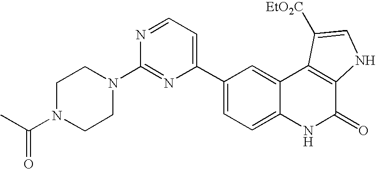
C1(C2=CC=NC(N3CCN(C(C)=O)CC3)=N2)=CC=C2C(=C1)C1=C(C(=O)N2)NC=C1[EtO2C]
